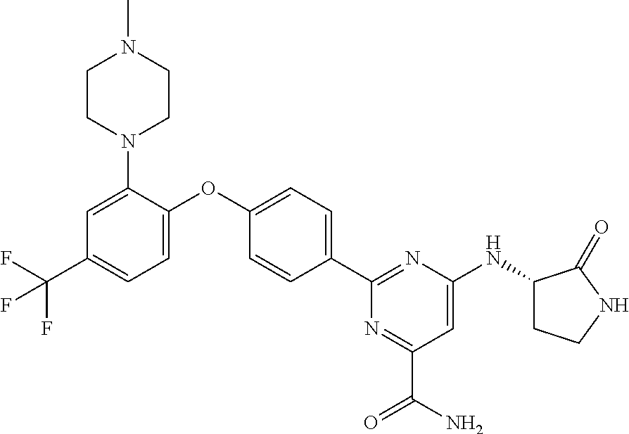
C1(C2=CC=C(OC3=CC=C(C(F)(F)F)C=C3N3CCN(C)CC3)C=C2)=NC(NC2CCNC2=O)=CC(C(N)=O)=N1
